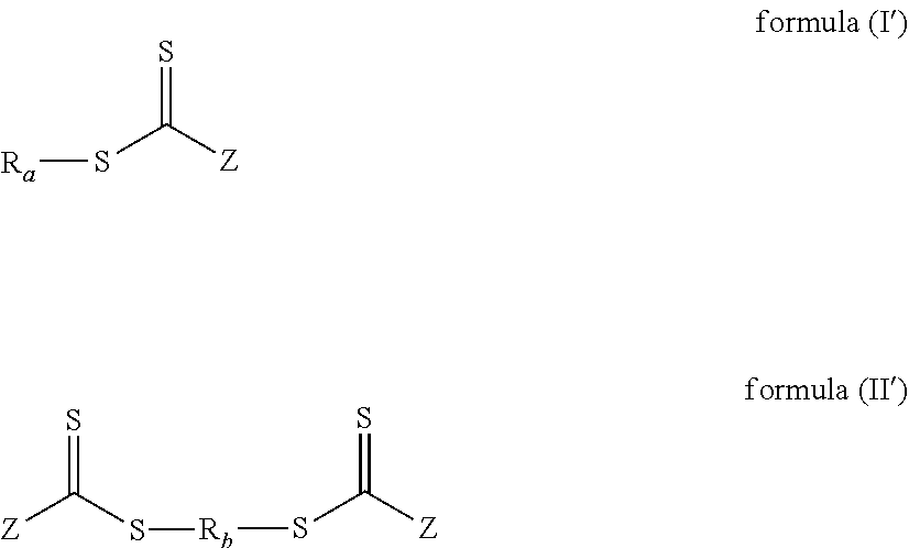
[Ra]SC([Z])=S.[Rb](SC([Z])=S)SC([Z])=S
